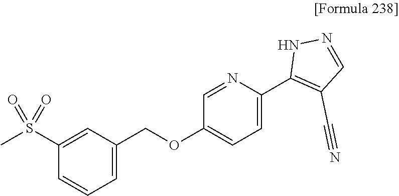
C1=C(COC2=CC=C(C3=C(C#N)C=NN3)N=C2)C=C(S(C)(=O)=O)C=C1
